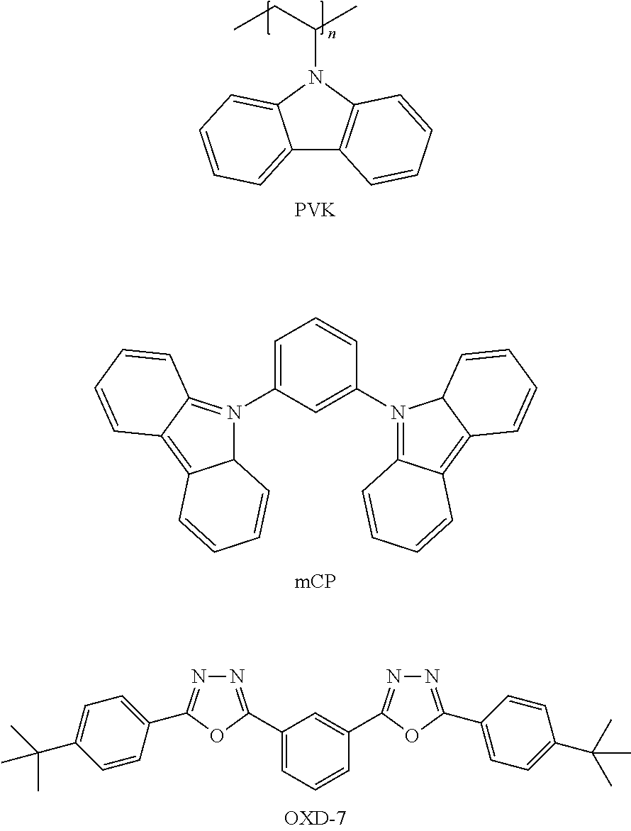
C1=C(N2=C3C(=C4C2C=CC=C4)C=CC=C3)C=C(N2=C3C(=C4C2C=CC=C4)C=CC=C3)C=C1.C12=CC=CC=C1N(C(CC)C)C1=C2C=CC=C1.[PVK].C1(C2=NN=C(C3=CC=C(C(C)(C)C)C=C3)O2)=CC=CC(C2=NN=C(C3=CC=C(C(C)(C)C)C=C3)O2)=C1
